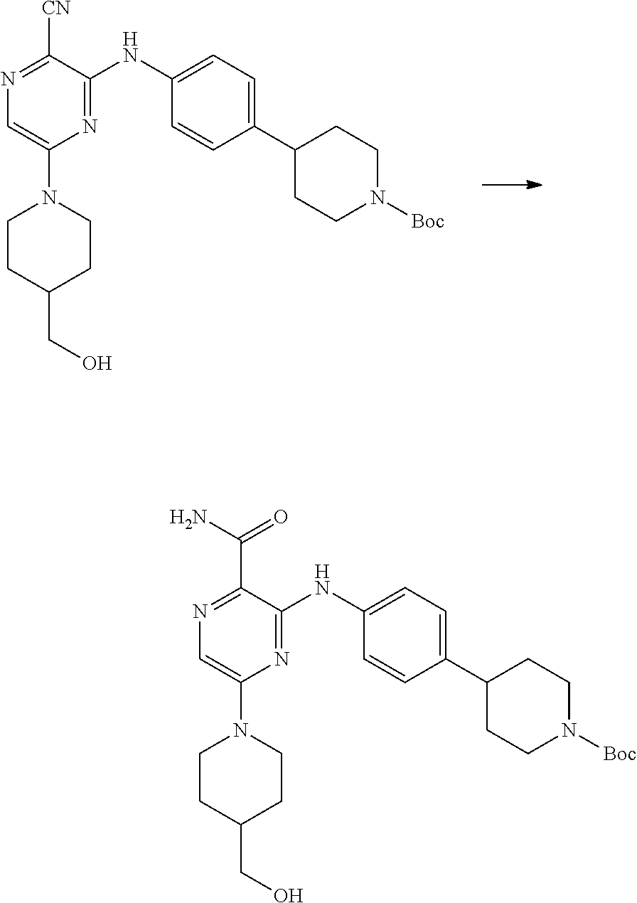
C1=C(N2CCC(CO)CC2)N=C(NC2=CC=C(C3CCN([Boc])CC3)C=C2)C([CN])=N1.C1=C(N2CCC(CO)CC2)N=C(NC2=CC=C(C3CCN([Boc])CC3)C=C2)C(C(N)=O)=N1
